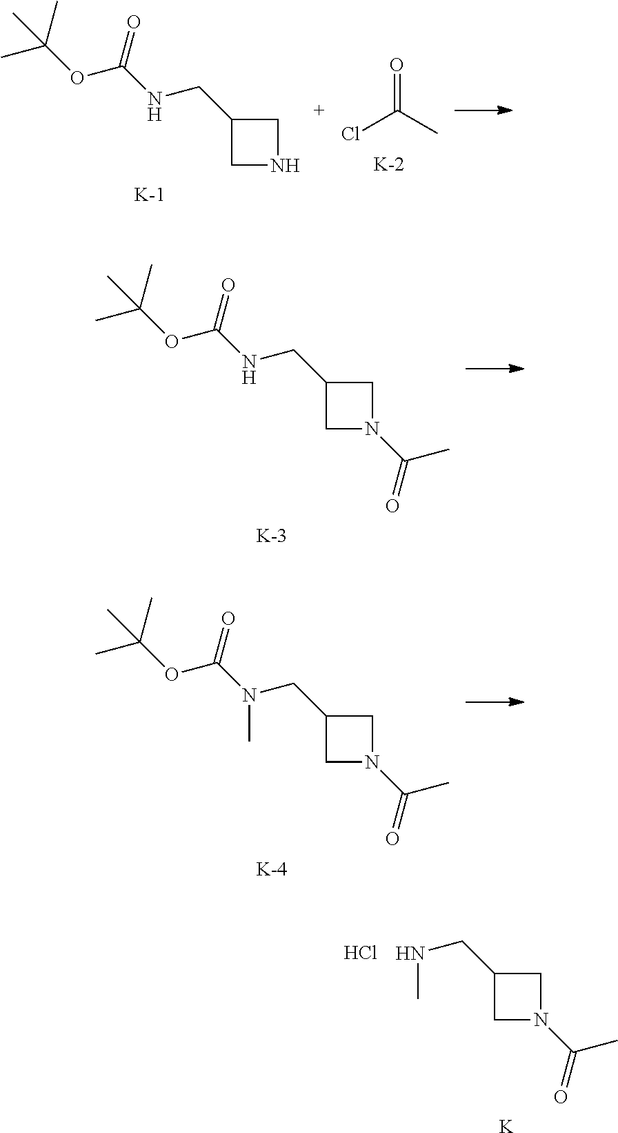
C1(CNC(OC(C)(C)C)=O)CNC1.[K].O=C(C)Cl.[K].C1(CNC(OC(C)(C)C)=O)CN(C(=O)C)C1.[K].C1(CN(C(OC(C)(C)C)=O)C)CN(C(=O)C)C1.[K].C1(CNC)CN(C(=O)C)C1.[K].Cl
